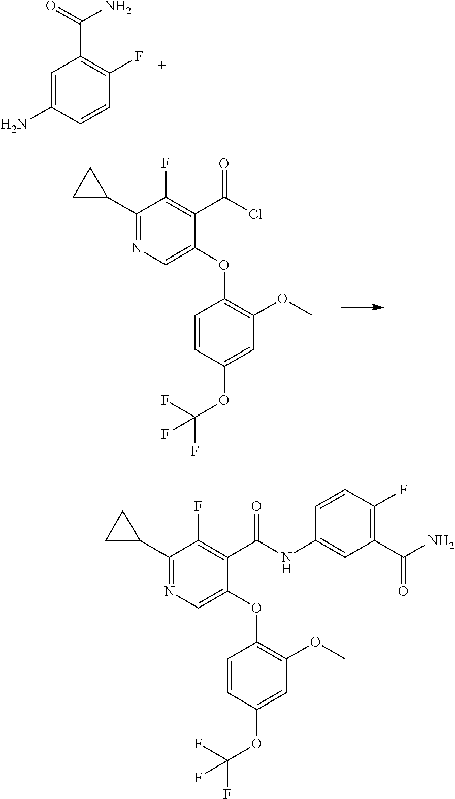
C1=CC(OC(F)(F)F)=CC(OC)=C1OC1=CN=C(C2CC2)C(F)=C1C(Cl)=O.C1=C(N)C=CC(F)=C1C(=O)N.C1=CC(OC(F)(F)F)=CC(OC)=C1OC1=CN=C(C2CC2)C(F)=C1C(NC1=CC(C(N)=O)=C(F)C=C1)=O
